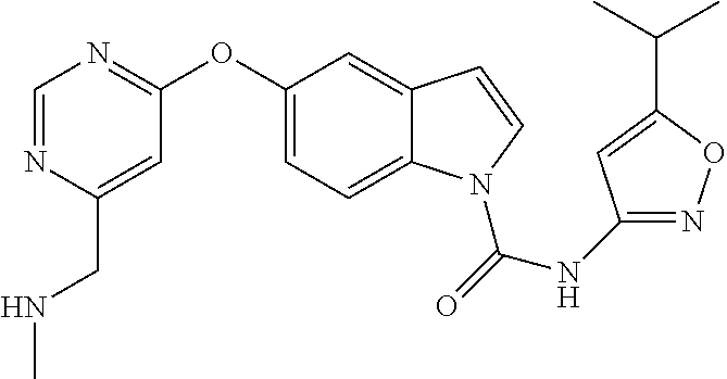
C1(OC2=NC=NC(CNC)=C2)=CC=C2C(=C1)C=CN2C(=O)NC1=NOC(C(C)C)=C1
